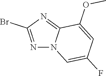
N1=C(Br)N=C2N1C=C(F)C=C2OC
